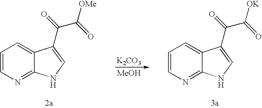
C1=CN=C2C(=C1)C(C(=O)C(=O)[OMe])=CN2.[K2CO3].[MeOH].C1=CN=C2C(=C1)C(C(=O)C(=O)[OK])=CN2
